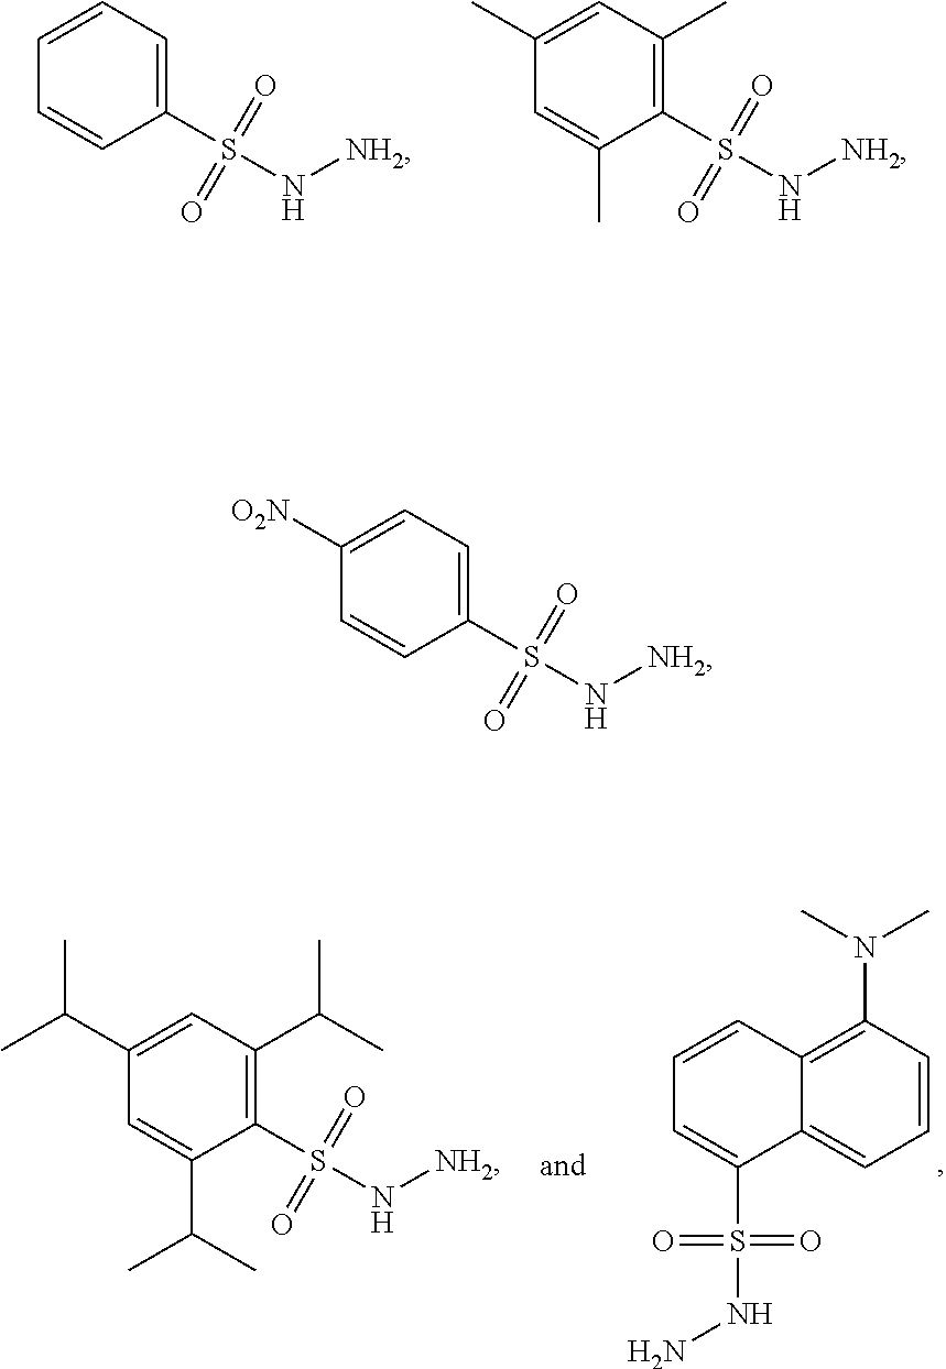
N([NH2])S(C1=CC=CC=C1)(=O)=O.N([NH2])S(C1=C(C)C=C(C)C=C1C)(=O)=O.N([NH2])S(C1=C(C(C)C)C=C(C(C)C)C=C1C(C)C)(=O)=O.C1=CC2=C(N(C)C)C=CC=C2C(S(=O)(=O)NN)=C1.N([NH2])S(C1=CC=C([O2N])C=C1)(=O)=O
